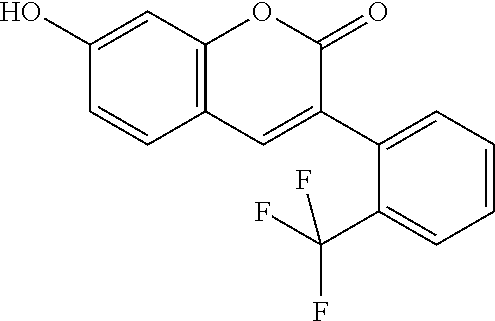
C1(O)=CC2=C(C=C1)C=C(C1=CC=CC=C1C(F)(F)F)C(=O)O2
